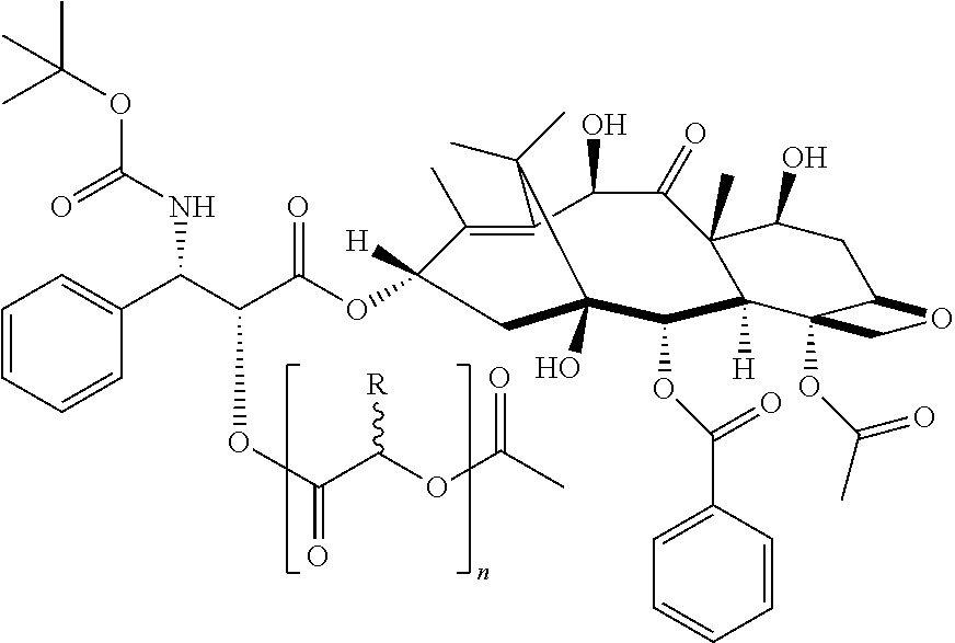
C1(C)=C2C(O)C(=O)C3(C)C(O)CC4C(OC(C)=O)(C3([H])C(OC(C3=CC=CC=C3)=O)C(O)(CC1([H])OC(C(C(C1=CC=CC=C1)NC(OC(C)(C)C)=O)OC(=O)C(OC(C)=O)[R])=O)C2(C)C)CO4
